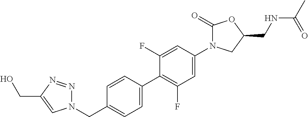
C1(CN2N=NC(CO)=C2)=CC=C(C2=C(F)C=C(N3C(=O)OC(CNC(C)=O)C3)C=C2F)C=C1
